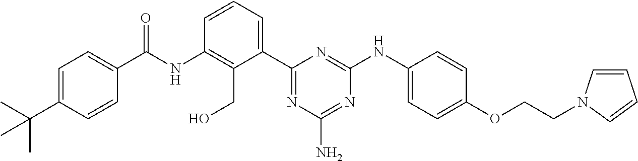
C(NC1=C(CO)C(C2=NC(N)=NC(NC3=CC=C(OCCN4C=CC=C4)C=C3)=N2)=CC=C1)(=O)C1=CC=C(C(C)(C)C)C=C1
